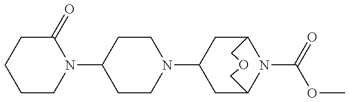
C1CN(C2CC3N(C(=O)OC)C(C2)COC3)CCC1N1CCCCC1=O
